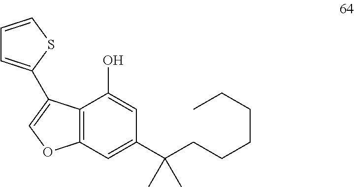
C12=C(C=C(C(CCCCCC)(C)C)C=C1O)OC=C2C1=CC=CS1
